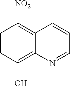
C12=C([NO2])C=CC(O)=C1N=CC=C2
